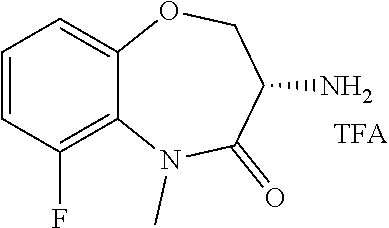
C1=CC(F)=C2C(=C1)OCC(N)C(=O)N2C.[TFA]
